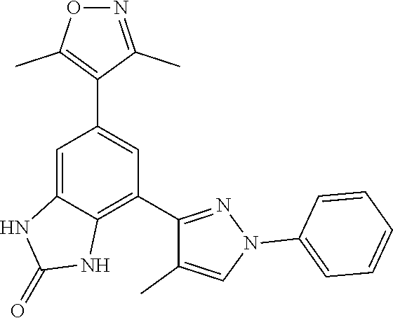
C1(C2=NN(C3=CC=CC=C3)C=C2C)=C2C(=CC(C3=C(C)ON=C3C)=C1)NC(=O)N2
